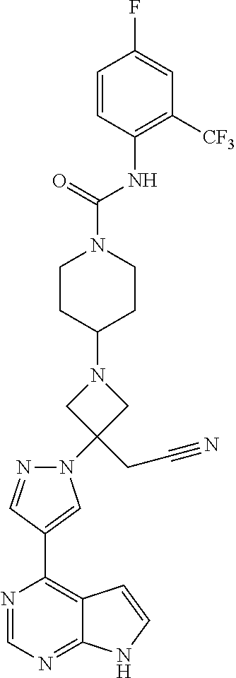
C1(NC(=O)N2CCC(N3CC(CC#N)(N4N=CC(C5=C6C(=NC=N5)NC=C6)=C4)C3)CC2)=C([CF3])C=C(F)C=C1
